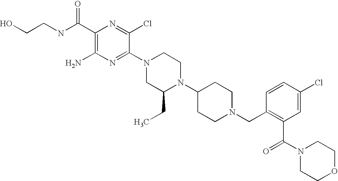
C1(C(NCCO)=O)=C(N)N=C(N2CC(CC)N(C3CCN(CC4=C(C(N5CCOCC5)=O)C=C(Cl)C=C4)CC3)CC2)C(Cl)=N1
